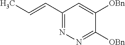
C(=CC1=NN=C([OBn])C([OBn])=C1)C
